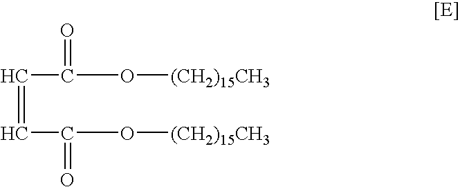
C(O[(CH2)15CH3])(C=CC(O[(CH2)15CH3])=O)=O
